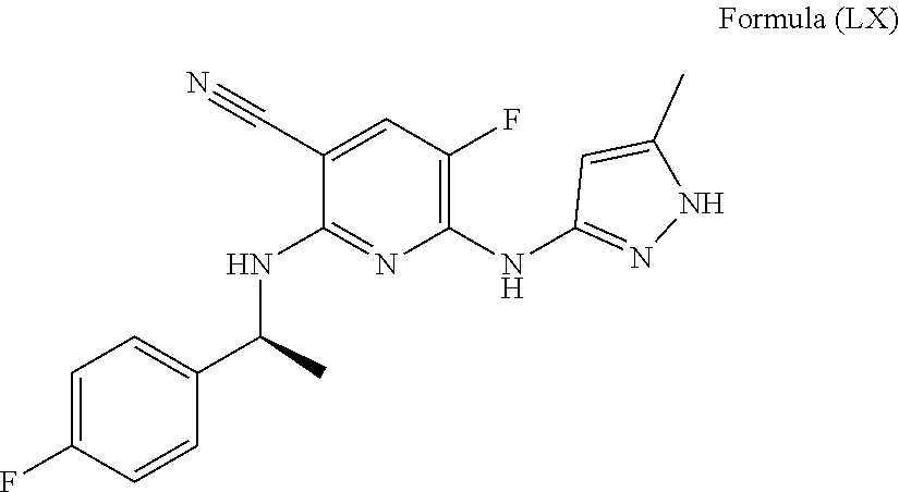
C1(NC2=NNC(C)=C2)=C(F)C=C(C#N)C(NC(C2=CC=C(F)C=C2)C)=N1
